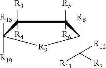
C1([R3])([R4])C([R13])([R10])[R9]C([R8])(C([R7])([R11])[R12])C1([R5])[R6]
